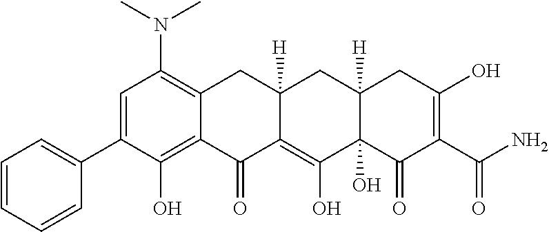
C1(C2=CC(N(C)C)=C3C(=C2O)C(=O)C2=C(O)C4(O)C([H])(CC2([H])C3)CC(O)=C(C(N)=O)C4=O)=CC=CC=C1
